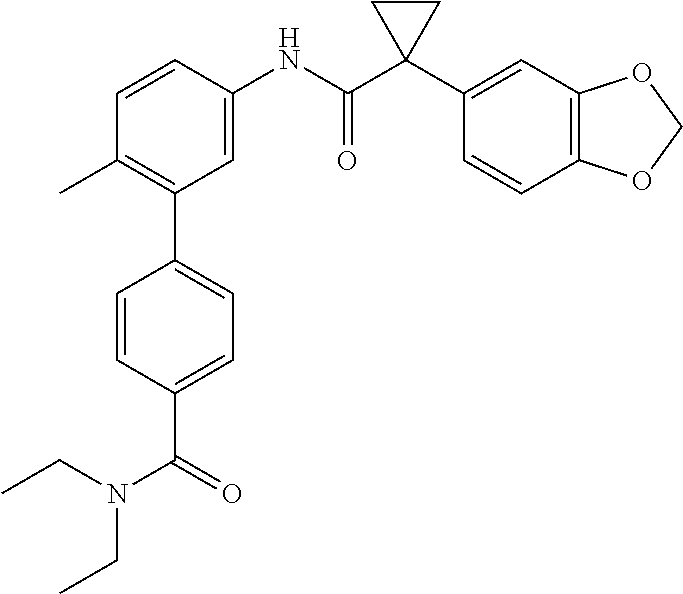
C1=C(NC(C2(C3=CC4=C(C=C3)OCO4)CC2)=O)C=CC(C)=C1C1=CC=C(C(=O)N(CC)CC)C=C1
